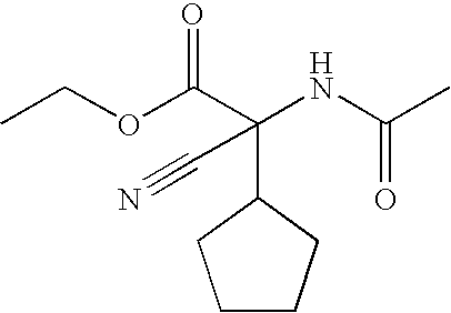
CCOC(C(NC(=O)C)(C1CCCC1)C#N)=O
